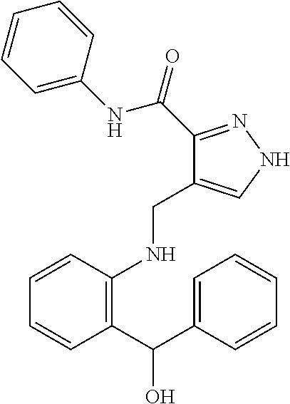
C1(C(C2=CC=CC=C2)O)=C(NCC2=CNN=C2C(=O)NC2=CC=CC=C2)C=CC=C1
